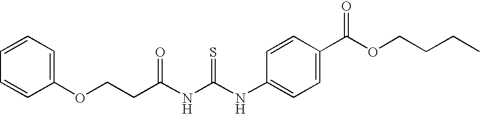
C(C(NC(NC1=CC=C(C(OCCCC)=O)C=C1)=S)=O)COC1=CC=CC=C1
